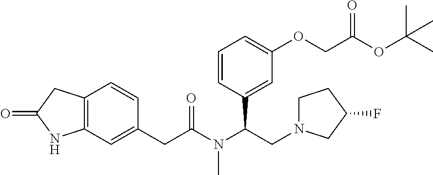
C12=C(C=C(CC(N(C(CN3CCC(F)C3)C3=CC(OCC(OC(C)(C)C)=O)=CC=C3)C)=O)C=C1)NC(=O)C2
